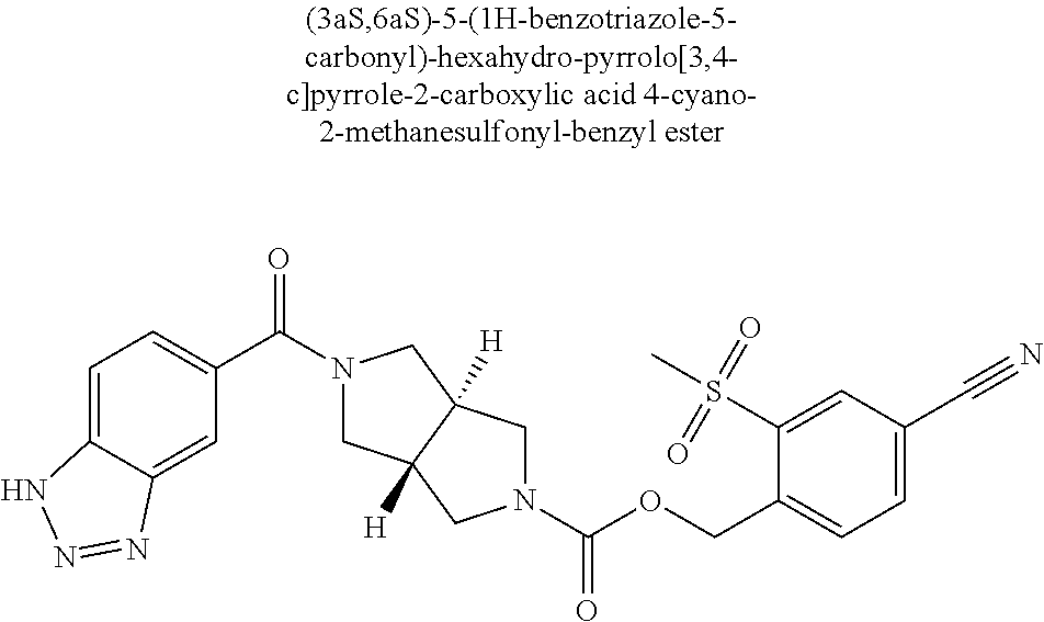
C1(C(=O)N2CC3([H])C([H])(C2)CN(C(=O)OCC2=CC=C(C#N)C=C2S(C)(=O)=O)C3)=CC=C2C(=C1)N=NN2
